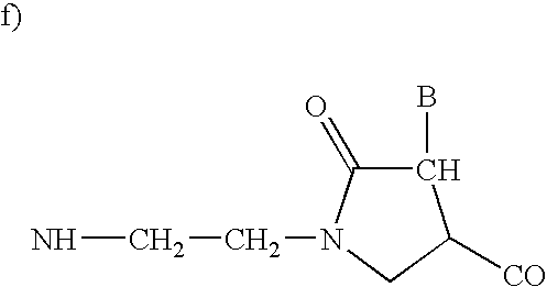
NCCN1C(=O)C(B)C([CO])C1
